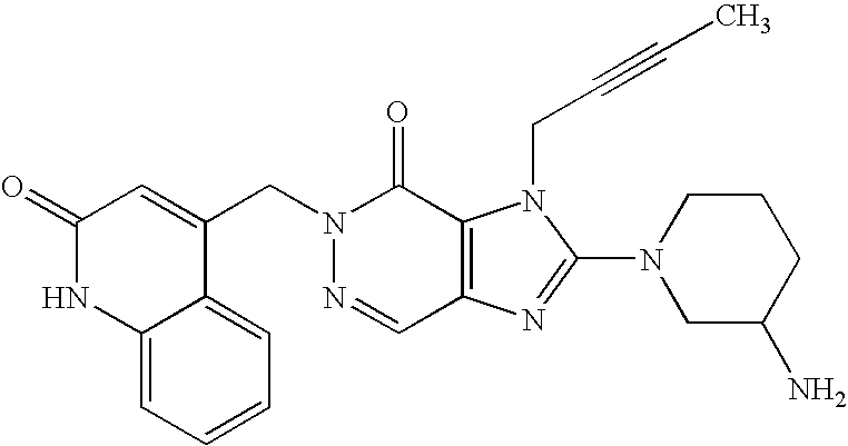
C(N1N=CC2=C(C1=O)N(CC#CC)C(N1CC(N)CCC1)=N2)C1=CC(=O)NC2=CC=CC=C12
